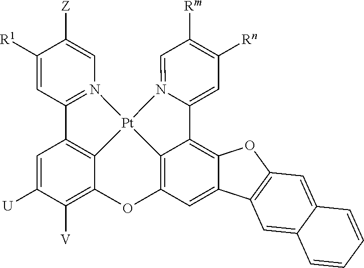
C1([R1])=CC2=N(C=C1[Z])[Pt]13C4=C2C=C([U])C([V])=C4OC2=C1C(=C1C(=C2)C2=C(O1)C=C1C(=C2)C=CC=C1)C1=CC([Rn])=C([Rm])C=N13
